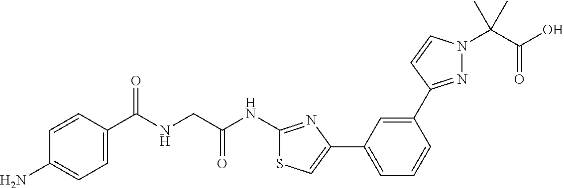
C1=CC(C(NCC(NC2=NC(C3=CC=CC(C4=NN(C(C(O)=O)(C)C)C=C4)=C3)=CS2)=O)=O)=CC=C1N
